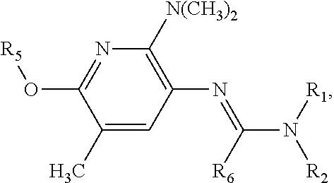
N1=C(O[R5])C(C)=CC(N=C(N([R1])[R2])[R6])=C1[N(CH3)2]
